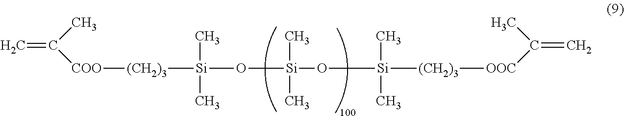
C=C(C)[COO][(CH2)3][Si](C)(C)O[Si](C)(C)O[Si](C)([(CH2)3][OOC]C(C)=C)C
